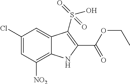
C1(Cl)=CC([NO2])=C2C(=C1)C(S(O)(=O)=O)=C(C(OCC)=O)N2
